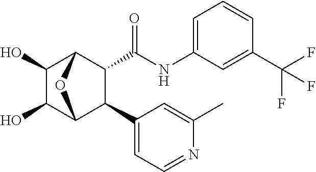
C1(O)C(O)C2C(C3=CC=NC(C)=C3)C(C(NC3=CC=CC(C(F)(F)F)=C3)=O)C1O2
